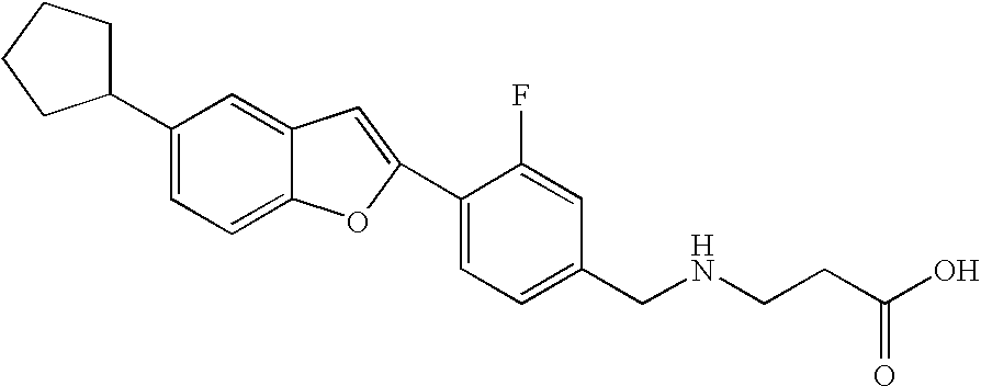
C12=CC(C3CCCC3)=CC=C1OC(C1=CC=C(CNCCC(O)=O)C=C1F)=C2
